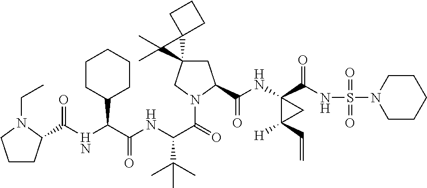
N(C(C(NC(C(=O)N1CC2(CC1C(=O)NC1(C(=O)NS(=O)(=O)N3CCCCC3)C([H])(C=C)C1)C1(C2(C)C)CCC1)C(C)(C)C)=O)C1CCCCC1)C(=O)C1CCCN1CC
